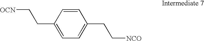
C1=CC(CC[OCN])=CC=C1CC[NCO]
